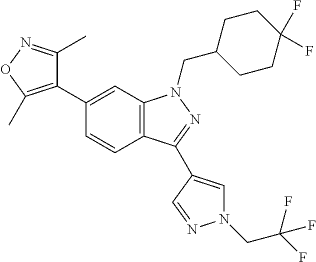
C12=C(C=C(C3=C(C)ON=C3C)C=C1)N(CC1CCC(F)(F)CC1)N=C2C1=CN(CC(F)(F)F)N=C1
